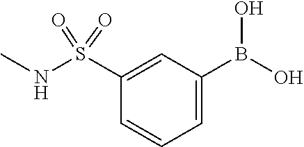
C1=C(B(O)O)C=C(S(NC)(=O)=O)C=C1
